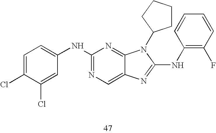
C1=C(Cl)C(Cl)=CC=C1NC1=NC=C2C(=N1)N(C1CCCC1)C(NC1=C(F)C=CC=C1)=N2
